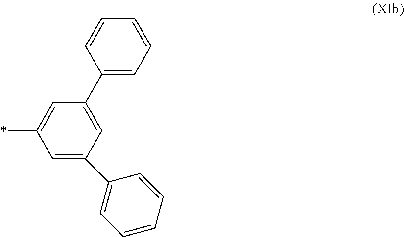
C1=C(C2=CC=CC=C2)C=C(*)C=C1C1=CC=CC=C1
